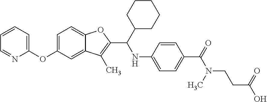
C1=C(OC2=CC=CC=N2)C=C2C(=C1)OC(C(NC1=CC=C(C(=O)N(CCC(=O)O)C)C=C1)C1CCCCC1)=C2C
